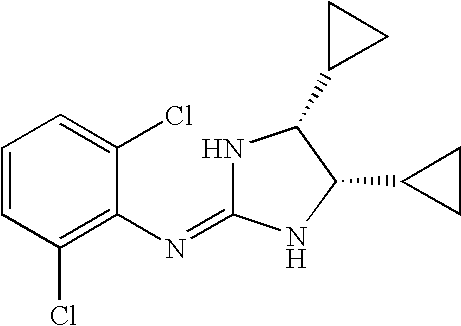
C1=CC(Cl)=C(N=C2NC(C3CC3)C(C3CC3)N2)C(Cl)=C1
